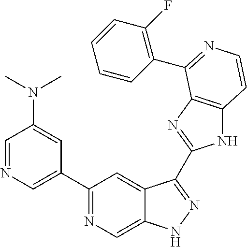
C1=NC=C(C2=NC=C3C(=C2)C(C2=NC4=C(N2)C=CN=C4C2=C(F)C=CC=C2)=NN3)C=C1N(C)C
